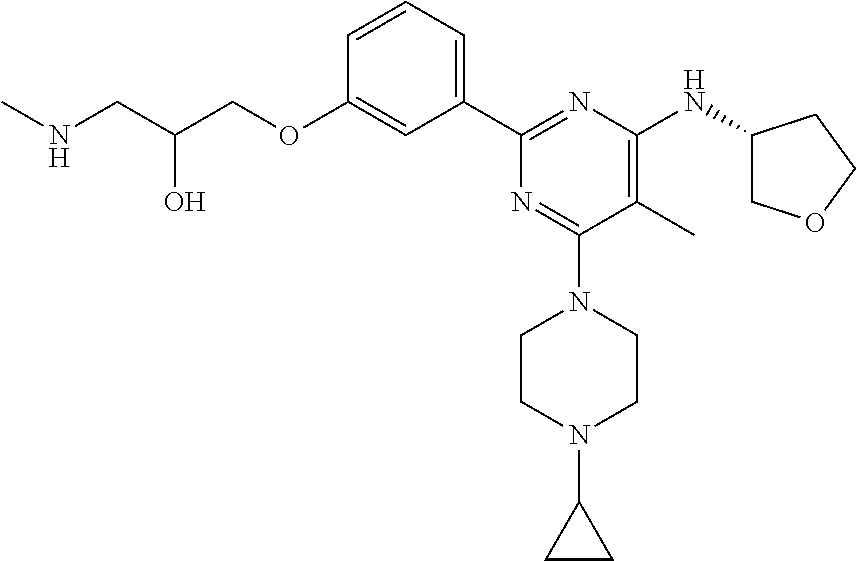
C1=CC=C(C2=NC(NC3COCC3)=C(C)C(N3CCN(C4CC4)CC3)=N2)C=C1OCC(CNC)O
